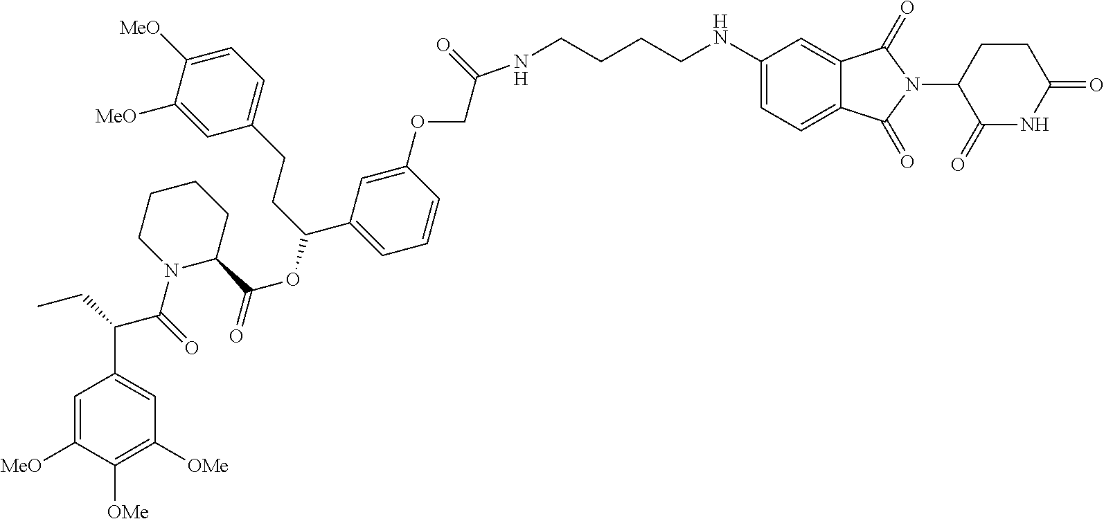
C1=C([MeO])C([OMe])=C([OMe])C=C1C(CC)C(=O)N1CCCCC1C(OC(CCC1=CC=C([MeO])C([MeO])=C1)C1=CC=CC(OCC(=O)NCCCCNC2=CC=C3C(=C2)C(=O)N(C2CCC(=O)NC2=O)C3=O)=C1)=O
